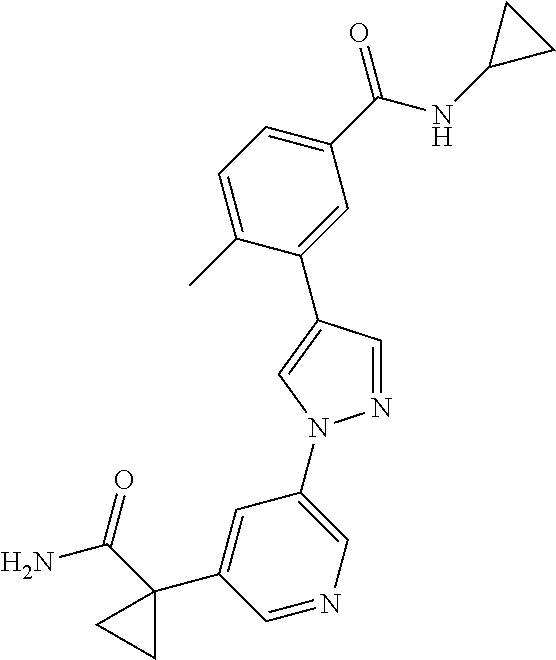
C1(C(NC2CC2)=O)=CC=C(C)C(C2=CN(C3=CN=CC(C4(C(N)=O)CC4)=C3)N=C2)=C1
